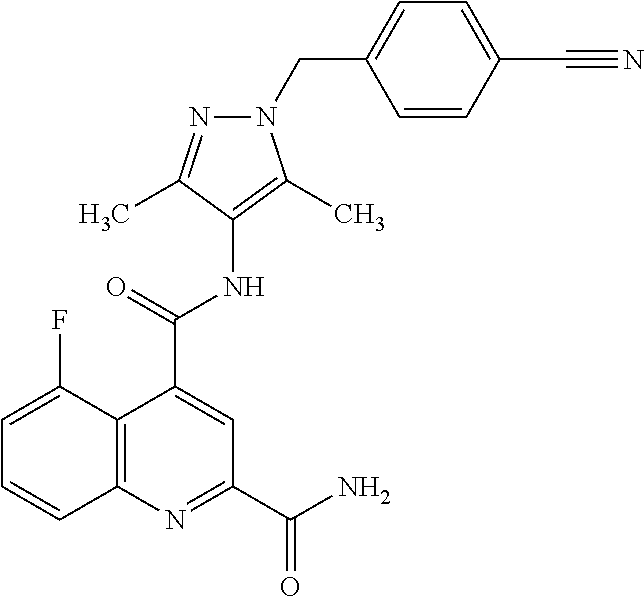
C1=C(F)C2=C(C=C1)N=C(C(N)=O)C=C2C(=O)NC1=C(C)N(CC2=CC=C(C#N)C=C2)N=C1C
